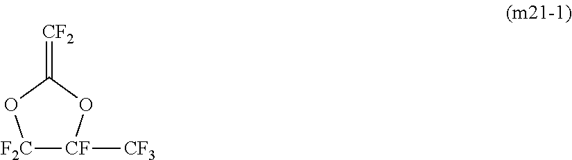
[F2C]1[CF]([CF3])OC(=[CF2])O1
